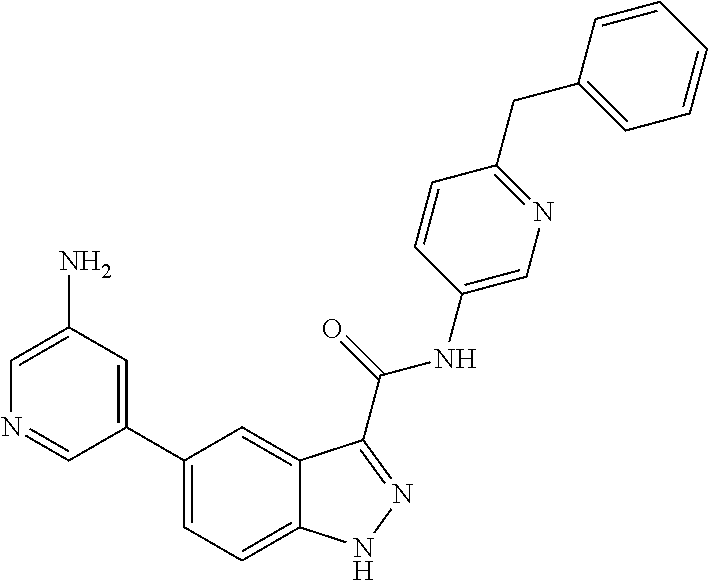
C1(N)=CN=CC(C2=CC=C3C(=C2)C(C(NC2=CN=C(CC4=CC=CC=C4)C=C2)=O)=NN3)=C1
